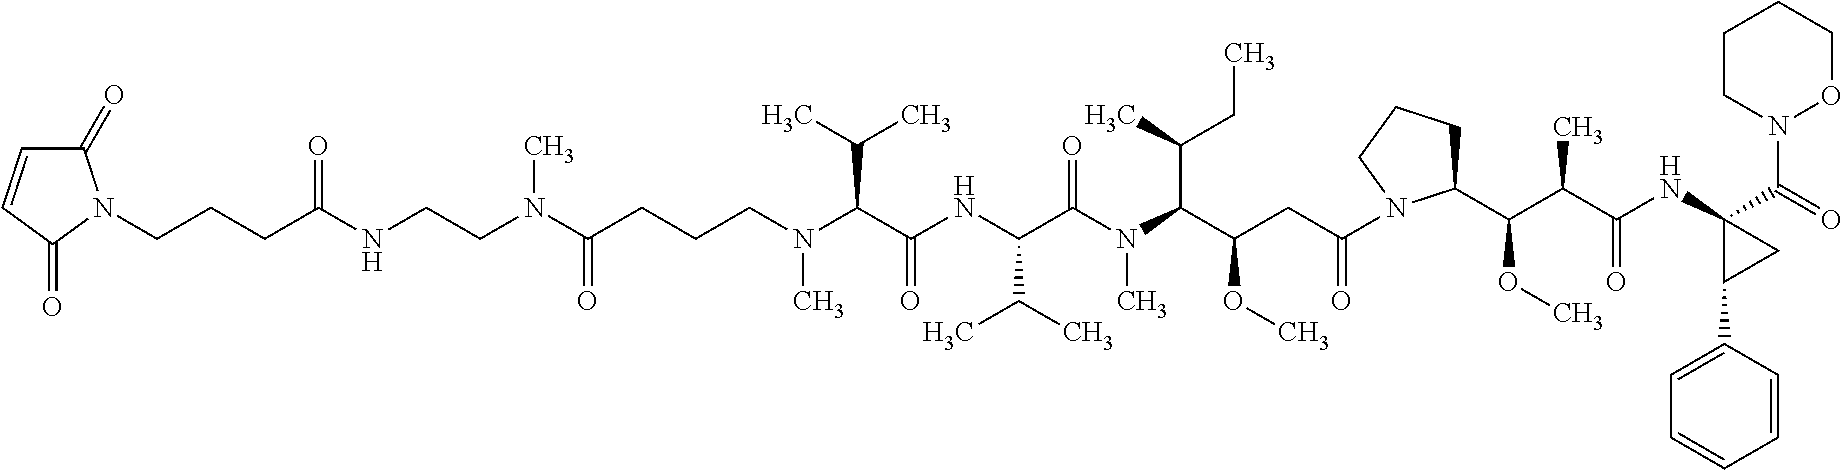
C(CCN(C(C(NC(C(N(C)C(C(CC)C)C(OC)CC(=O)N1C(C(OC)C(C(=O)NC2(C(=O)N3OCCCC3)CC2C2=CC=CC=C2)C)CCC1)=O)C(C)C)=O)C(C)C)C)C(=O)N(CCNC(CCCN1C(=O)C=CC1=O)=O)C
